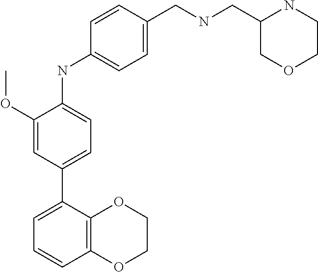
C1OC2=C(OC1)C=CC=C2C1=CC=C(NC2=CC=C(CNCC3COCCN3)C=C2)C(OC)=C1
